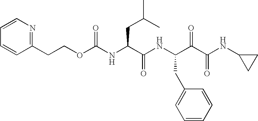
O(C(NC(C(NC(C(C(NC1CC1)=O)=O)CC1=CC=CC=C1)=O)CC(C)C)=O)CCC1=NC=CC=C1
